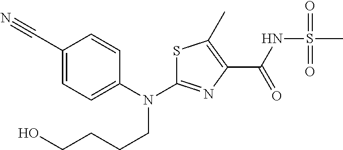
S1C(N(C2=CC=C(C#N)C=C2)CCCCO)=NC(C(NS(C)(=O)=O)=O)=C1C
